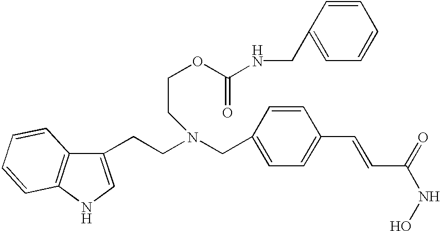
C1(CN(CCC2=CNC3=C2C=CC=C3)CCOC(=O)NCC2=CC=CC=C2)=CC=C(C=CC(NO)=O)C=C1
